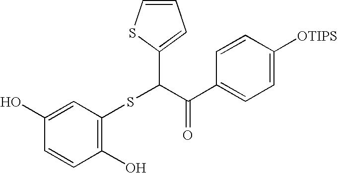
C1=CC(O)=C(SC(C(C2=CC=C([OTIPS])C=C2)=O)C2=CC=CS2)C=C1O
